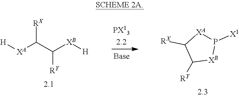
[H][XA]C(C([XB][H])[RY])[RX].P1([X1])[XA]C([RX])C([RY])[XB]1
